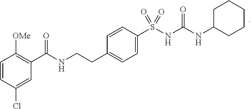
C1=C(S(NC(NC2CCCCC2)=O)(=O)=O)C=CC(CCNC(C2=C([OMe])C=CC(Cl)=C2)=O)=C1
